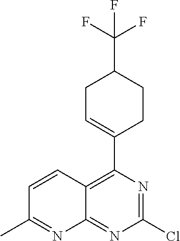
ClC1=NC(C2=CCC(C(F)(F)F)CC2)=C2C(=N1)N=C(C)C=C2
